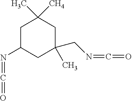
C1C(N=C=O)CC(CN=C=O)(C)CC1(C)[CH4]
